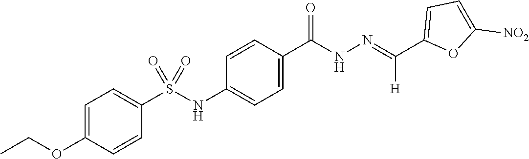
C1(C(=NNC(C2=CC=C(NS(C3=CC=C(OCC)C=C3)(=O)=O)C=C2)=O)[H])=CC=C([NO2])O1
